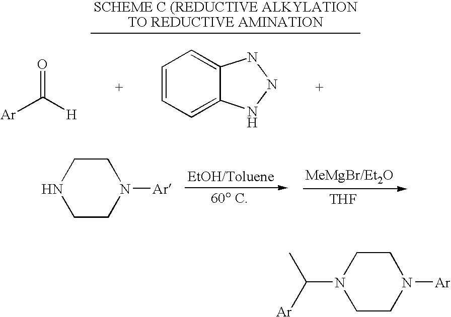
C([Ar])([H])=O.C12=CC=CC=C1NNN2.C1CN([Ar])CCN1.[THF].C1CN([Ar])CCN1C(C)[Ar]
